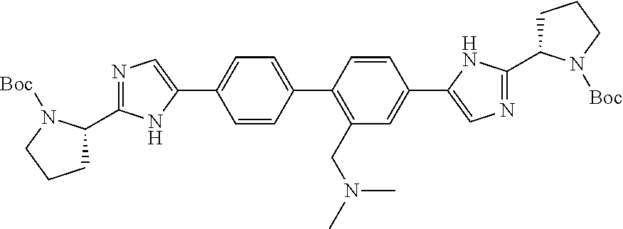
C1=CC(C2=CC=C(C3=CN=C(C4CCCN4[Boc])N3)C=C2)=C(CN(C)C)C=C1C1=CN=C(C2CCCN2[Boc])N1
